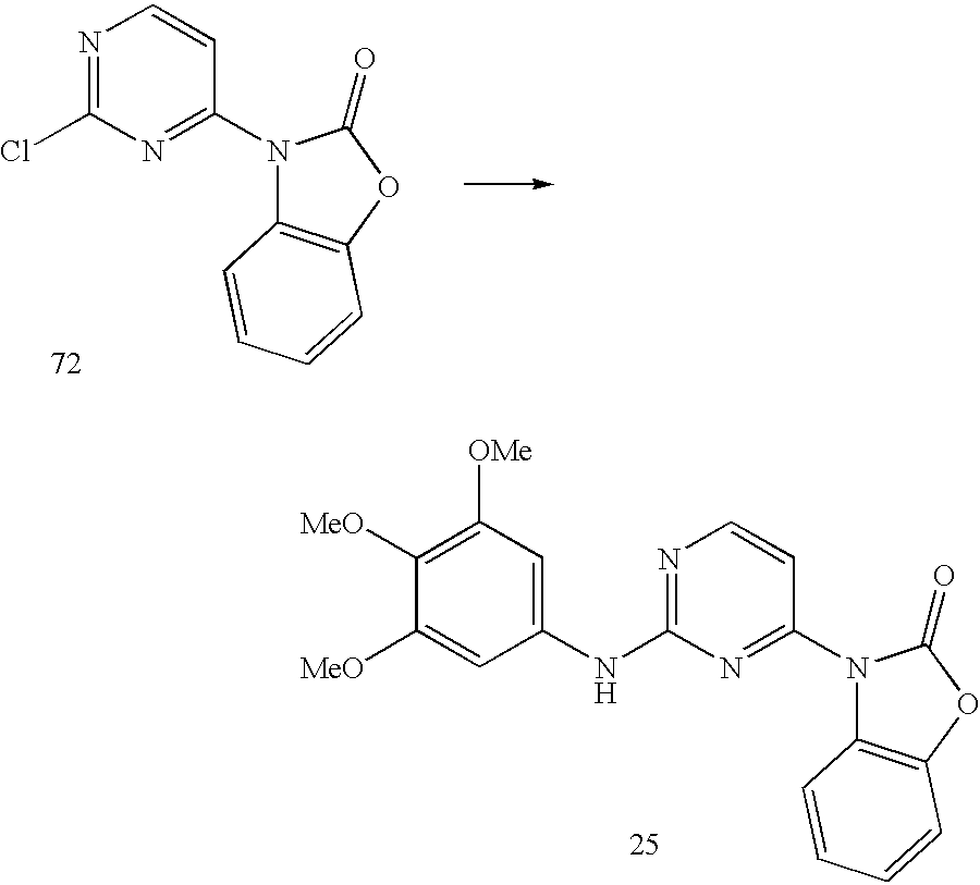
C1(NC2=NC=CC(N3C4=C(OC3=O)C=CC=C4)=N2)=CC([OMe])=C([MeO])C([MeO])=C1.C1(N2C3=C(OC2=O)C=CC=C3)=NC(Cl)=NC=C1
